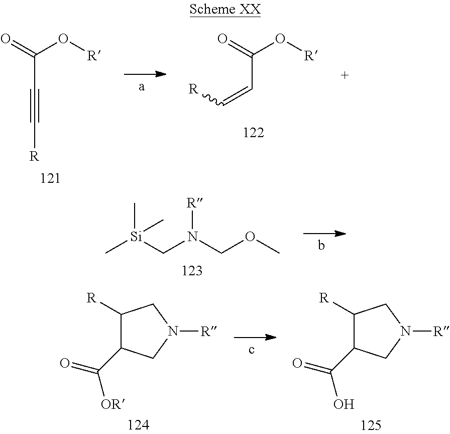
O=C(O[R])C#C[R].O=C(O[R])C=C[R].C[Si](CN(COC)[R])(C)C.C1([R])C(C([OR])=O)CN([R])C1.C1([R])C(C(O)=O)CN([R])C1
